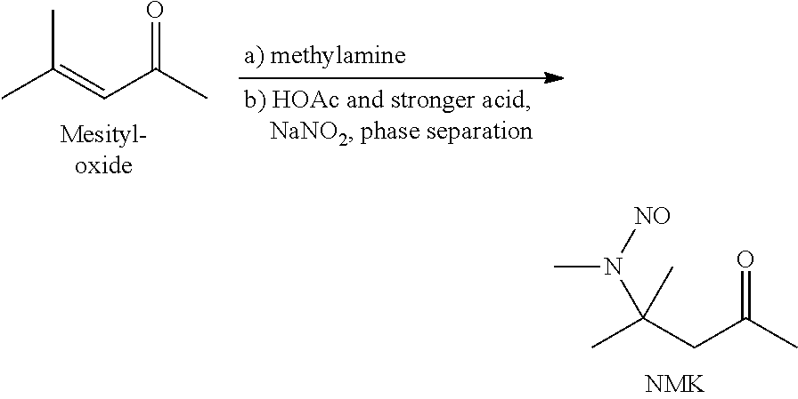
CC(CC(C)=O)(C)N(C)[NO].CC(=CC(C)=O)C
